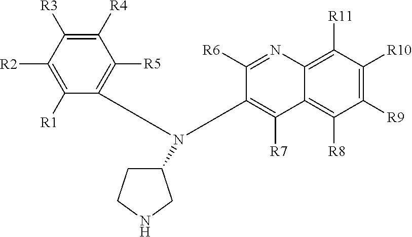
C1([R1])=C([R2])C([R3])=C([R4])C([R5])=C1N(C1=C([R7])C2=C([R8])C([R9])=C([R10])C([R11])=C2N=C1[R6])C1CCNC1
